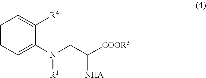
C1=CC=C(N(CC([COOR3])[NHA])[R1])C([R4])=C1
